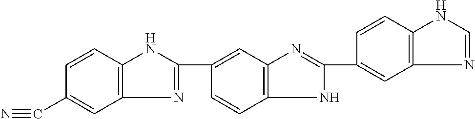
C1(C#N)=CC2=C(C=C1)NC(C1=CC3=C(C=C1)NC(C1=CC4=C(C=C1)NC=N4)=N3)=N2
